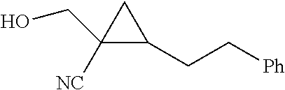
C1([NC])(CO)C(CC[Ph])C1
